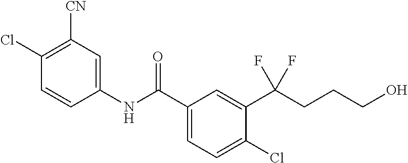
C1(NC(C2=CC=C(Cl)C(C(CCCO)(F)F)=C2)=O)=CC([CN])=C(Cl)C=C1
